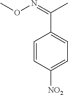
CON=C(C1=CC=C([NO2])C=C1)C
